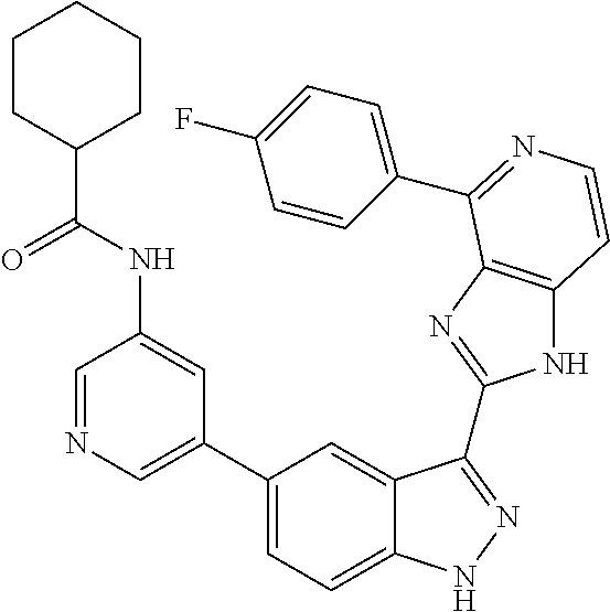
C1(C2=CN=CC(NC(C3CCCCC3)=O)=C2)=CC=C2C(=C1)C(C1=NC3=C(N1)C=CN=C3C1=CC=C(F)C=C1)=NN2
